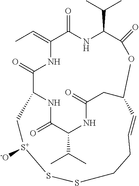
CC=C1C(=O)NC(C(C)C)C(=O)OC2CC(=O)NC(C(C)C)C(=O)NC(C(=O)N1)C[S+]([-O])SSCCC=C2
